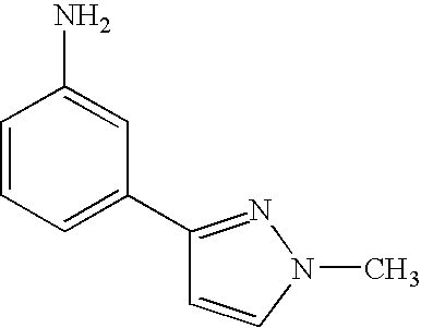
C1=CC=C(C2=NN(C)C=C2)C=C1N
